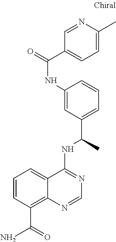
C1=CC(C(N)=O)=C2C(=C1)C(NC(C)C1=CC=CC(NC(=O)C3=CC=C(C)N=C3)=C1)=NC=N2
